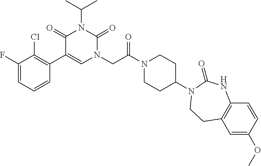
C1=CC=C(F)C(Cl)=C1C1=CN(CC(N2CCC(N3C(=O)NC4=C(C=C(OC)C=C4)CC3)CC2)=O)C(=O)N(C(C)C)C1=O
